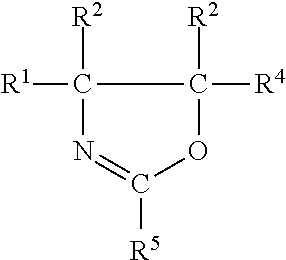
[R5]C1=NC([R1])([R2])C([R2])([R4])O1
